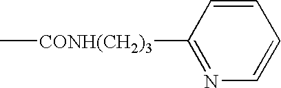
C[CONH(CH2)3]C1=NC=CC=C1
